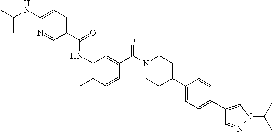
CC1=C(NC(=O)C2=CC=C(NC(C)C)N=C2)C=C(C(N2CCC(C3=CC=C(C4=CN(C(C)C)N=C4)C=C3)CC2)=O)C=C1
